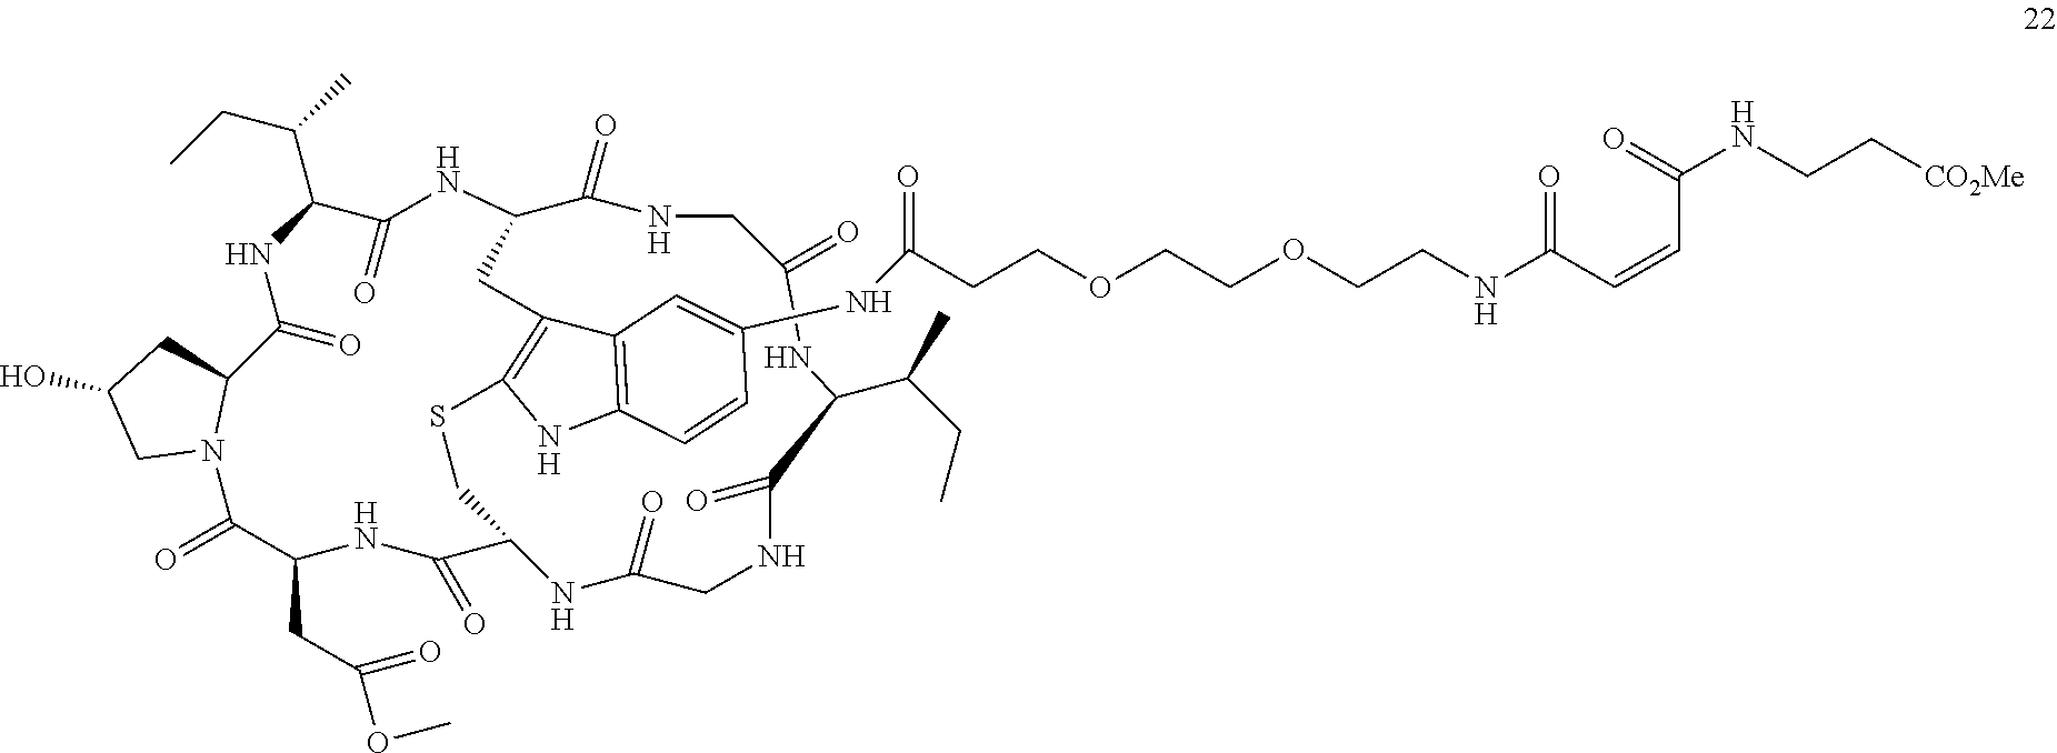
C1(=O)CNC(=O)C2CC3=C(NC4=C3C=C(NC(CCOCCOCCNC(C=CC(NCC[CO2Me])=O)=O)=O)C=C4)SCC(C(=O)NC(CC(OC)=O)C(=O)N3C(CC(O)C3)C(=O)NC(C(CC)C)C(=O)N2)NC(=O)CNC(=O)C(C(C)CC)N1
